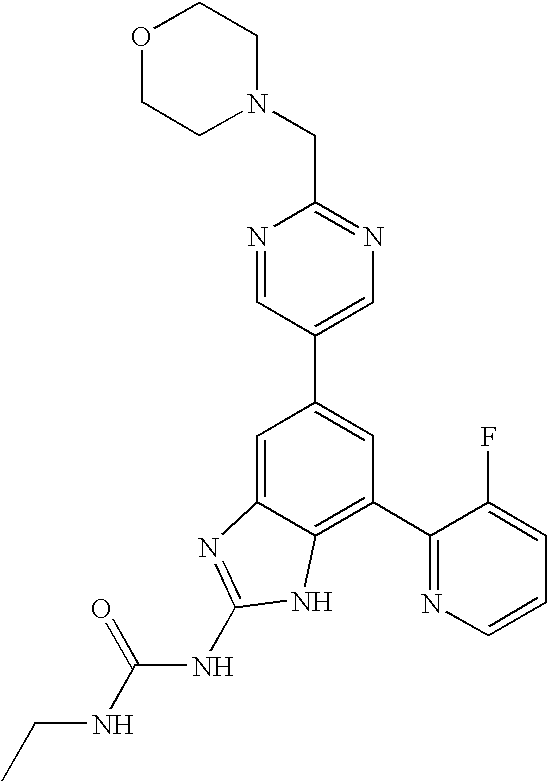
N1=CC(C2=CC(C3=NC=CC=C3F)=C3C(=C2)N=C(NC(NCC)=O)N3)=CN=C1CN1CCOCC1
